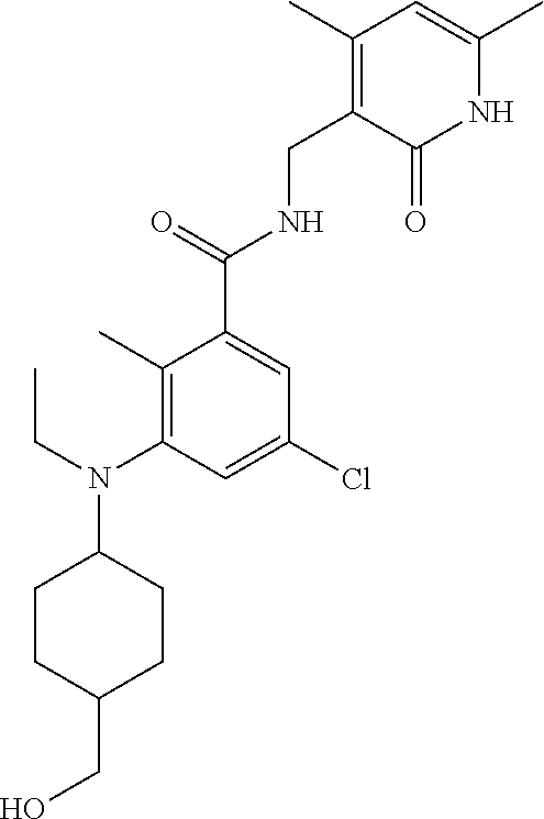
C1(C)=C(N(CC)C2CCC(CO)CC2)C=C(Cl)C=C1C(=O)NCC1=C(C)C=C(C)NC1=O
